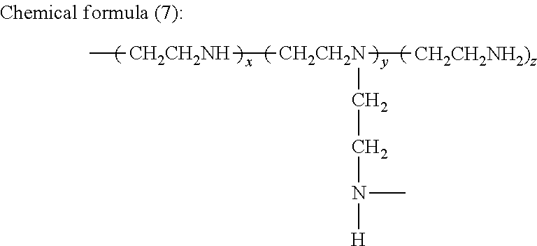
C[CH2CH2NH][CH2CH2N]([CH2CH2NH2)z])CCN([H])C
